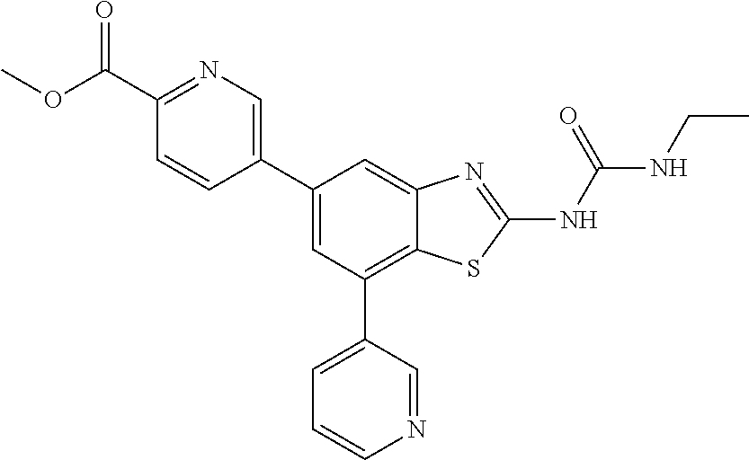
C1(C2=CN=C(C(OC)=O)C=C2)=CC(C2=CC=CN=C2)=C2C(=C1)N=C(NC(NCC)=O)S2
